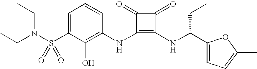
C1=C(S(N(CC)CC)(=O)=O)C(O)=C(NC2=C(NC(C3=CC=C(C)O3)CC)C(=O)C2=O)C=C1
